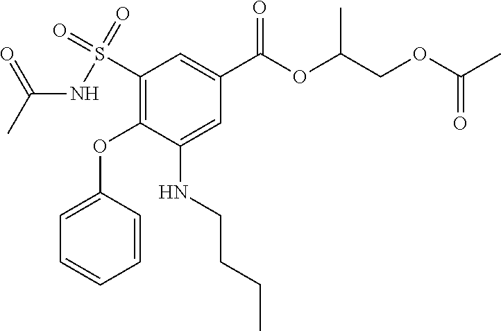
CC(=O)NS(=O)(=O)C1=C(OC2=CC=CC=C2)C(NCCCC)=CC(C(OC(COC(C)=O)C)=O)=C1
